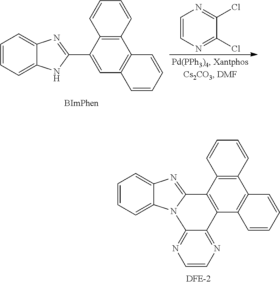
C1=CN=C(Cl)C(Cl)=N1.C12=CC=CC=C1NC(C1=CC3=C(C4=C1C=CC=C4)C=CC=C3)=N2.C12=CC=CC=C1N1C(=N2)C2=C(C3=C(C4=C2C=CC=C4)C=CC=C3)C2=NC=CN=C12
